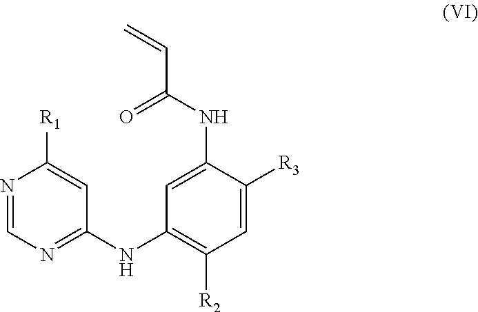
C1=NC([R1])=CC(NC2=C([R2])C=C([R3])C(NC(C=C)=O)=C2)=N1
